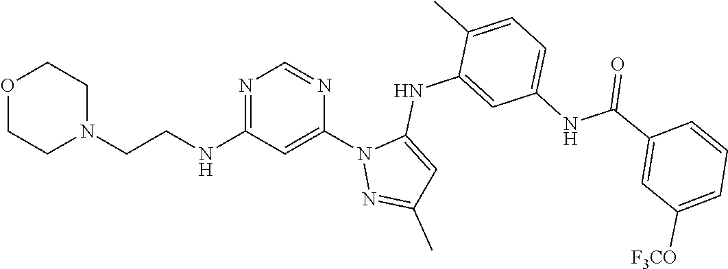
N1=C(NCCN2CCOCC2)C=C(N2N=C(C)C=C2NC2=CC(NC(=O)C3=CC([F3CO])=CC=C3)=CC=C2C)N=C1
